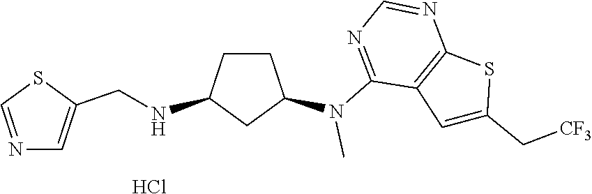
N(C1=NC=NC2=C1C=C(C[CF3])S2)(C1CCC(NCC2=CN=CS2)C1)C.Cl
